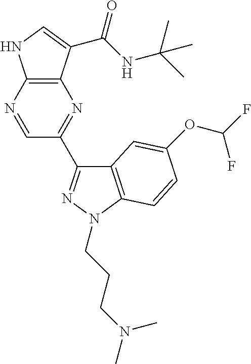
C12=C(C(C(NC(C)(C)C)=O)=CN1)N=C(C1=NN(CCCN(C)C)C3=C1C=C(OC(F)F)C=C3)C=N2
